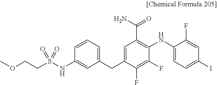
C1=C(CC2=CC=CC(NS(=O)(CCOC)=O)=C2)C(F)=C(F)C(NC2=CC=C(I)C=C2F)=C1C(=O)N
